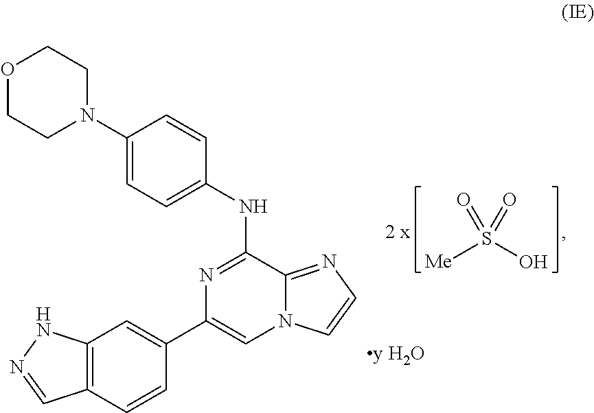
C1(N2CCOCC2)=CC=C(NC2=NC(C3=CC4=C(C=C3)C=NN4)=CN3C2=NC=C3)C=C1.[Me]S(O)(=O)=O.[y H2O]
